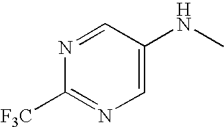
C1=NC([F3C])=NC=C1NC
